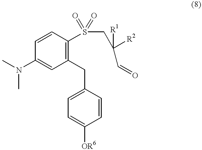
C1(N(C)C)=CC(CC2=CC=C([OR6])C=C2)=C(S(CC(C=O)([R2])[R1])(=O)=O)C=C1
